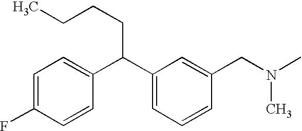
C1=C(F)C=CC(C(C2=CC=CC(CN(C)C)=C2)CCCC)=C1
